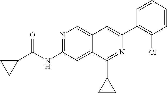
N1=C(NC(C2CC2)=O)C=C2C(=C1)C=C(C1=C(Cl)C=CC=C1)N=C2C1CC1
